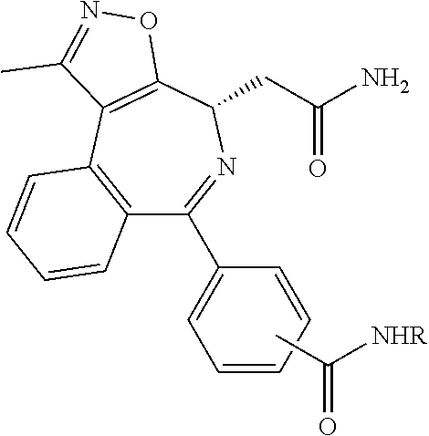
CC(=O)[NHR].NC(CC1N=C(C2=CC=CC=C2)C2=C(C3=C1ON=C3C)C=CC=C2)=O
